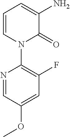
N1=CC(OC)=CC(F)=C1N1C=CC=C(N)C1=O
